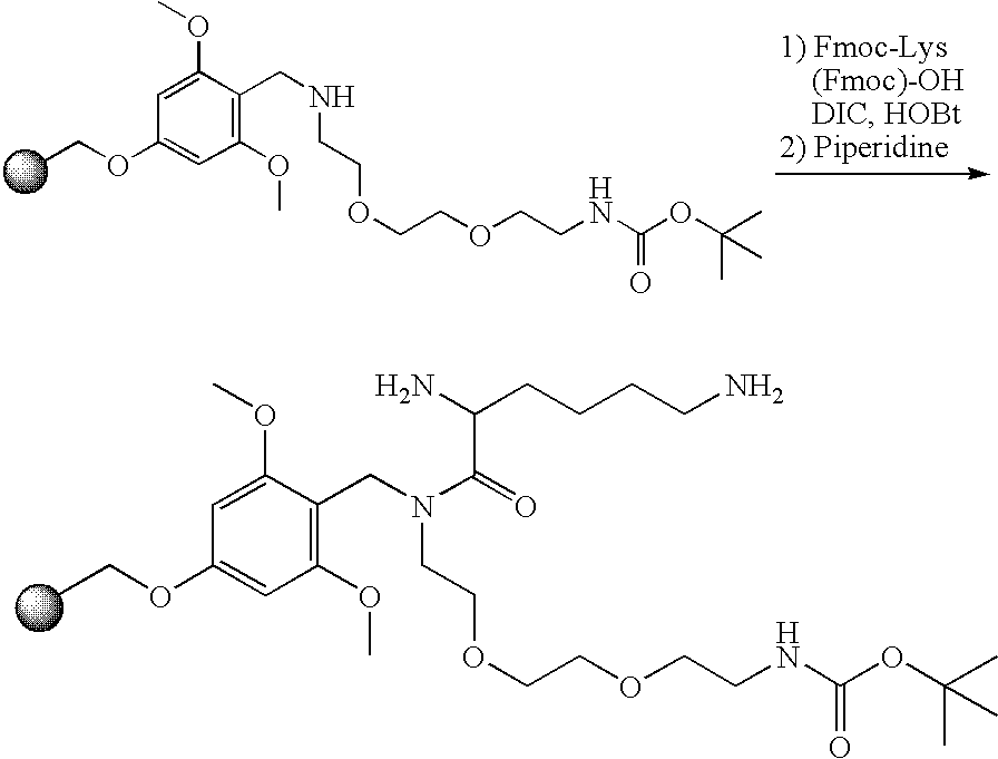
C1(OC)=C(CNCCOCCOCCNC(=O)OC(C)(C)C)C(OC)=CC(OCC)=C1.C1(OC)=C(CN(CCOCCOCCNC(=O)OC(C)(C)C)C(C(CCCCN)N)=O)C(OC)=CC(OCC)=C1
